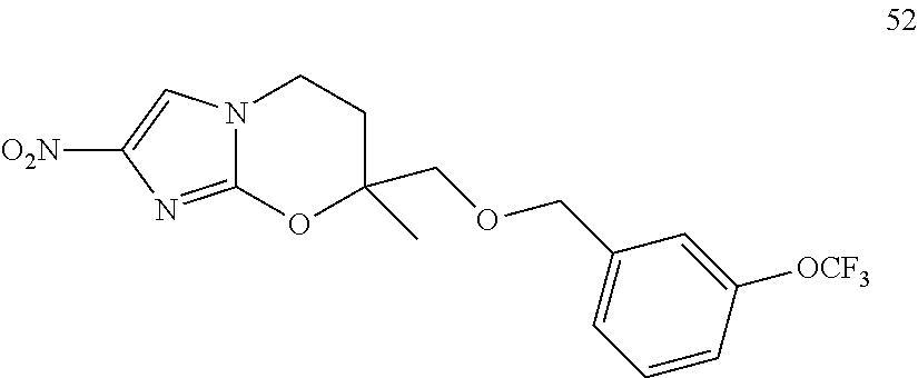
C12=NC([O2N])=CN1CCC(C)(COCC1=CC=CC([OCF3])=C1)O2
